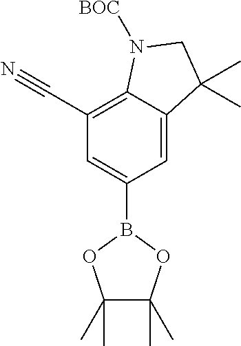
B1(C2=CC(C#N)=C3C(=C2)C(C)(C)CN3[BOC])OC(C)(C)C(C)(C)O1
